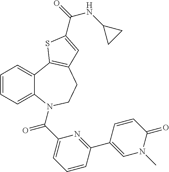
C1=CC=C2C(=C1)C1=C(CCN2C(C2=CC=CC(C3=CN(C)C(=O)C=C3)=N2)=O)C=C(C(=O)NC2CC2)S1
